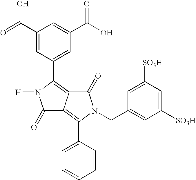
C1(C(=O)O)=CC(C2=C3C(=C(C4=CC=CC=C4)N(CC4=CC([SO3H])=CC([SO3H])=C4)C3=O)C(=O)N2[H])=CC(C(O)=O)=C1
